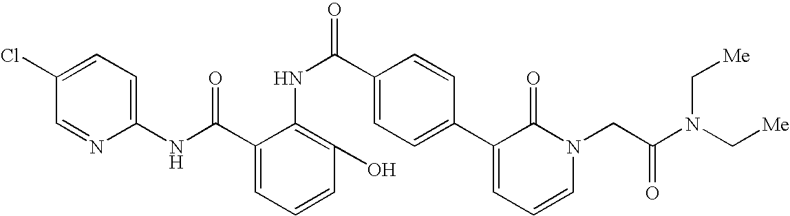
C1(NC(C2=CC=CC(O)=C2NC(C2=CC=C(C3=CC=CN(CC(N(C[Me])C[Me])=O)C3=O)C=C2)=O)=O)=CC=C(Cl)C=N1
